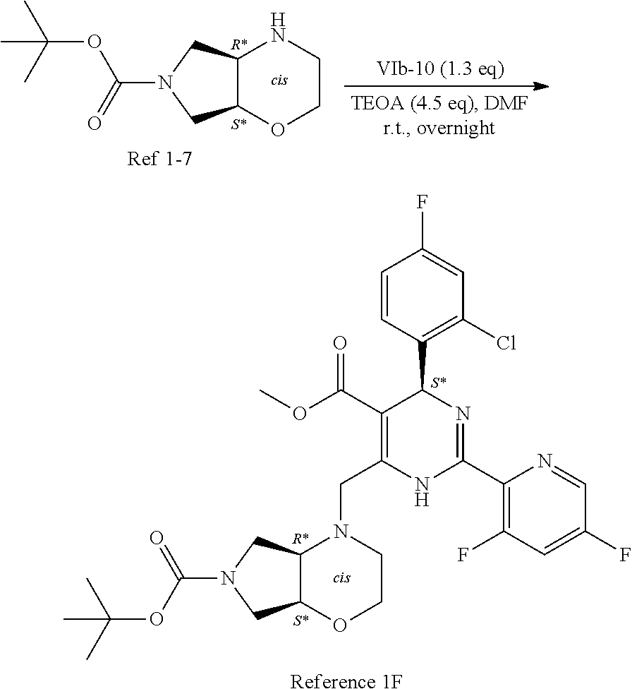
C12CN(C(OC(C)(C)C)=O)CC1OCCN2.[Ref 1-7].C12CN(C(OC(C)(C)C)=O)CC1OCCN2CC1=C(C(OC)=O)C(C2=C(Cl)C=C(F)C=C2)N=C(C2=C(F)C=C(F)C=N2)N1.[Reference 1F]
